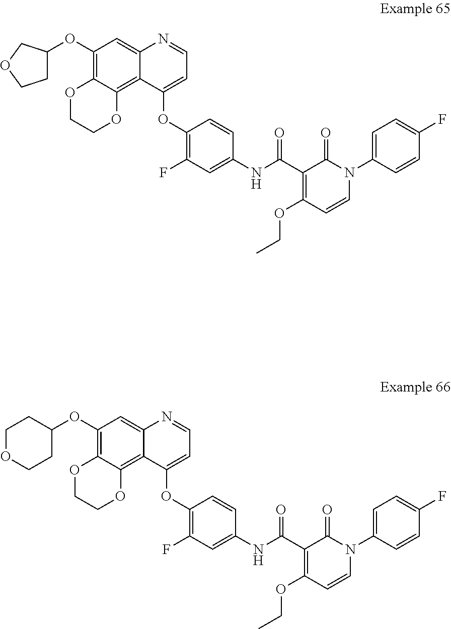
C1(OC2=C3C(=C4C(=C2)N=CC=C4OC2=C(F)C=C(NC(C4=C(OCC)C=CN(C5=CC=C(F)C=C5)C4=O)=O)C=C2)OCCO3)CCOC1.O(C1=C2C(=C3C(=C1)N=CC=C3OC1=C(F)C=C(NC(C3=C(OCC)C=CN(C4=CC=C(F)C=C4)C3=O)=O)C=C1)OCCO2)C1CCOCC1
